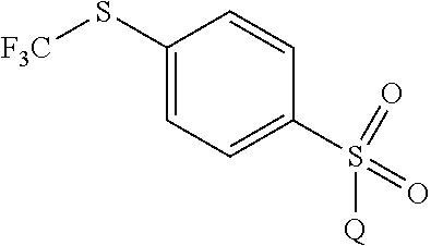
C1(S[F3C])=CC=C(S(=O)(=O)[Q])C=C1
